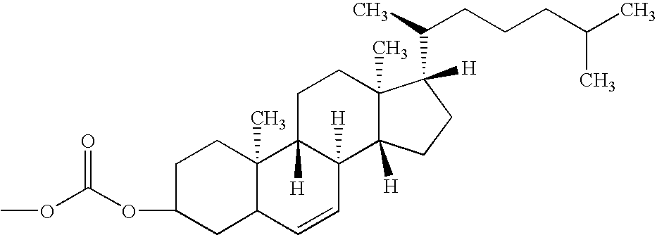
O(C1CC2C(C)(CC1)C1([H])C([H])(C=C2)C2([H])C(C)(CC1)C(C(C)CCCC(C)C)([H])CC2)C(OC)=O
